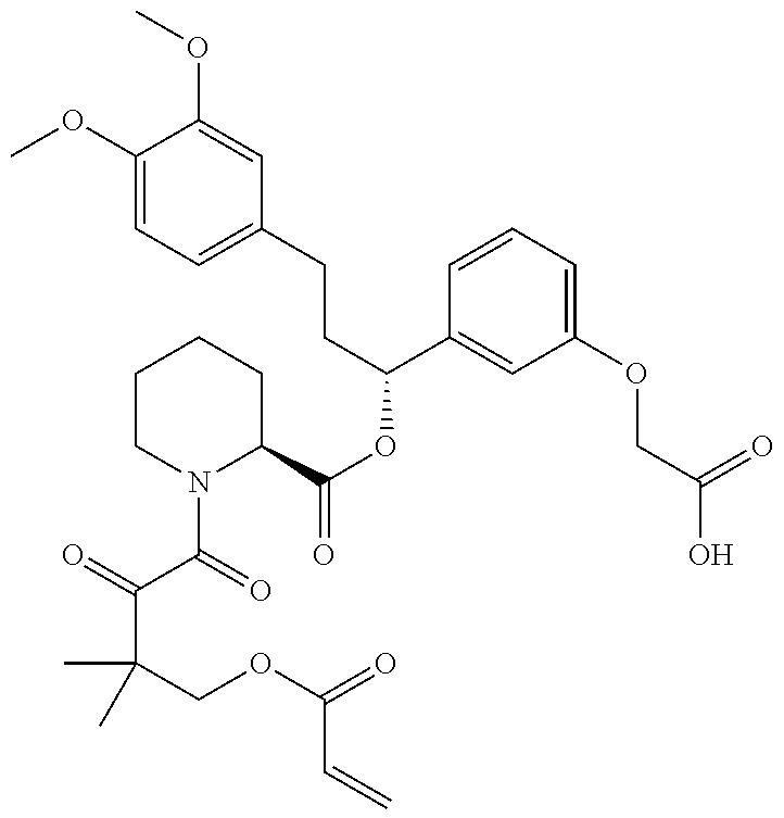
C1(OC)=CC=C(CCC(C2=CC(OCC(O)=O)=CC=C2)OC(C2CCCCN2C(=O)C(=O)C(COC(=O)C=C)(C)C)=O)C=C1OC
